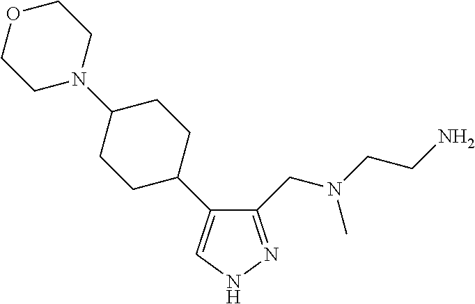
C1(C2CCC(N3CCOCC3)CC2)=CNN=C1CN(CCN)C
